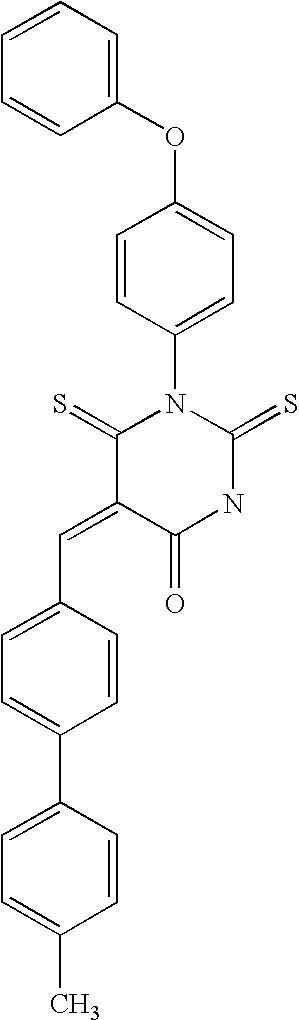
C1=CC=CC(OC2=CC=C(N3C(=S)C(=CC4=CC=C(C5=CC=C(C)C=C5)C=C4)C(=O)NC3=S)C=C2)=C1
